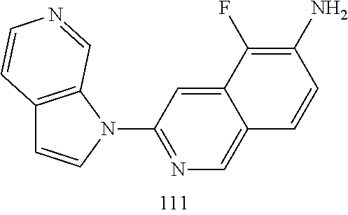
C12=C(N(C3=NC=C4C(=C3)C(F)=C(N)C=C4)C=C1)C=NC=C2
